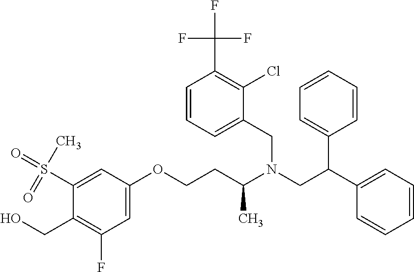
O(CCC(N(CC(C1=CC=CC=C1)C1=CC=CC=C1)CC1=CC=CC(C(F)(F)F)=C1Cl)C)C1=CC(F)=C(CO)C(S(=O)(C)=O)=C1
